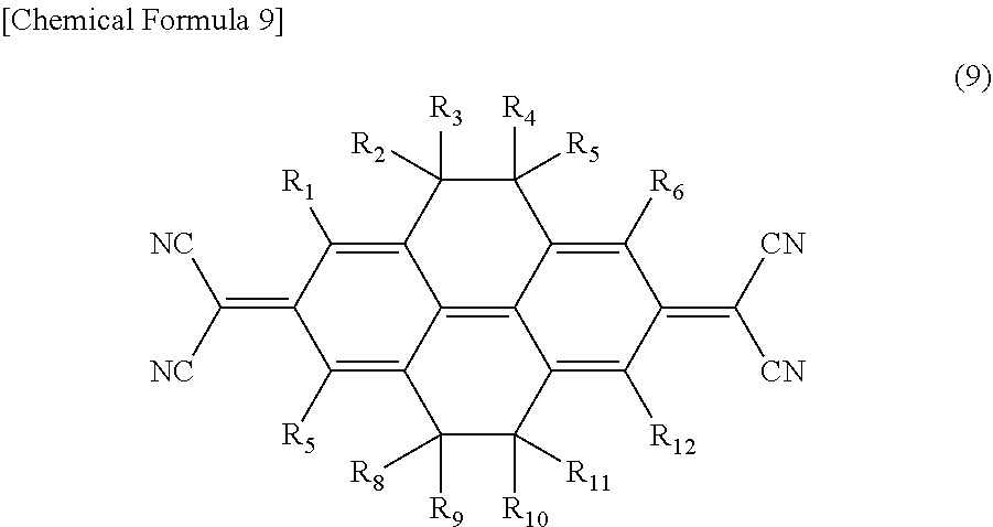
C1([R5])=C2C3=C4C(=C([R6])C(=C([CN])[CN])C([R12])=C4C([R10])([R11])C2([R9])[R8])C([R4])([R5])C([R3])([R2])C3=C([R1])C1=C([NC])[NC]
